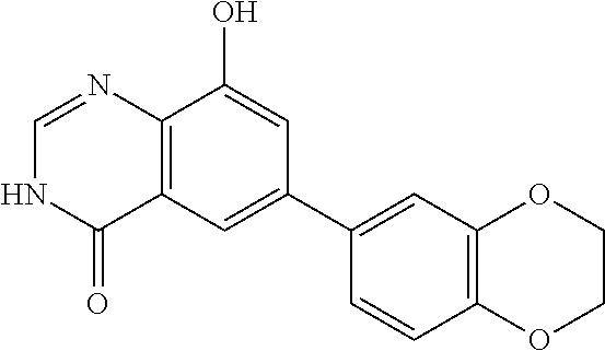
C12=C(C=C(C3=CC4=C(C=C3)OCCO4)C=C1O)C(=O)NC=N2
